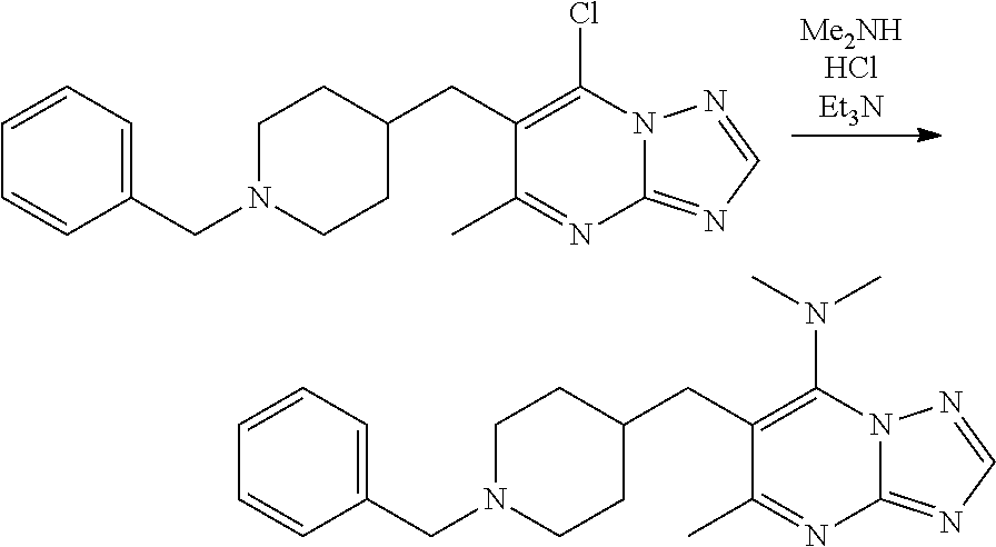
C1=CC=C(CN2CCC(CC3=C(Cl)N4C(=NC=N4)N=C3C)CC2)C=C1.C1=CC=C(CN2CCC(CC3=C(N(C)C)N4C(=NC=N4)N=C3C)CC2)C=C1
